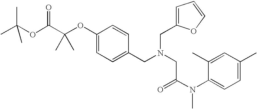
CC(OC(C(OC1=CC=C(CN(CC(N(C2=CC=C(C)C=C2C)C)=O)CC2=CC=CO2)C=C1)(C)C)=O)(C)C
